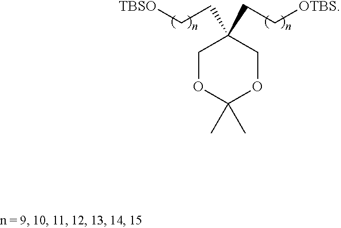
C1(C)(C)OCC(CC[TBSO])(CC[OTBS])CO1
